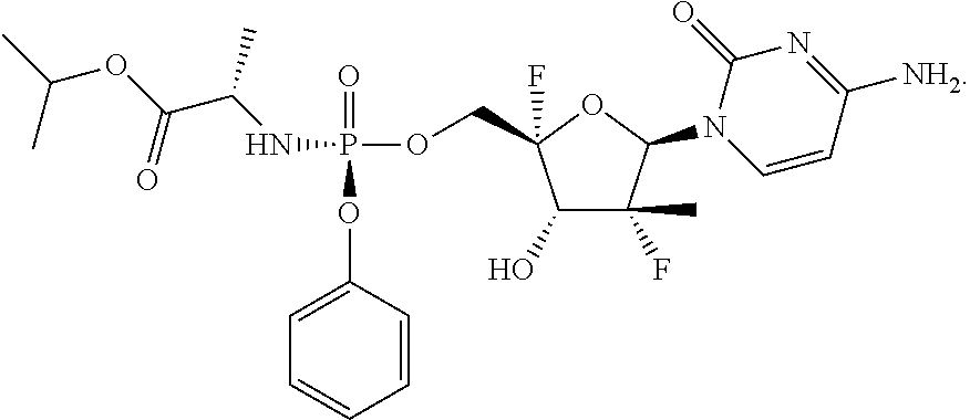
C1=CC(OP(OCC2(F)C(O)C(F)(C)C(N3C=CC([NH2])=NC3=O)O2)(=O)NC(C(OC(C)C)=O)C)=CC=C1
